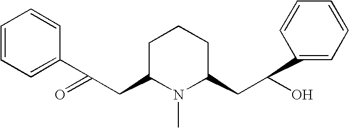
C1=CC=C(C(CC2N(C)C(CC(C3=CC=CC=C3)O)CCC2)=O)C=C1
